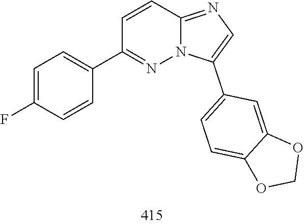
C12=NC=C(C3=CC=C4C(=C3)OCO4)N1N=C(C1=CC=C(F)C=C1)C=C2
